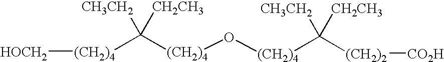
[(CH2)4](C([(CH2)4]O[(CH2)4]C([(CH2)2][CO2H])([CH3CH2])[CH2CH3])([CH3CH2])[CH2CH3])[HOCH2]
